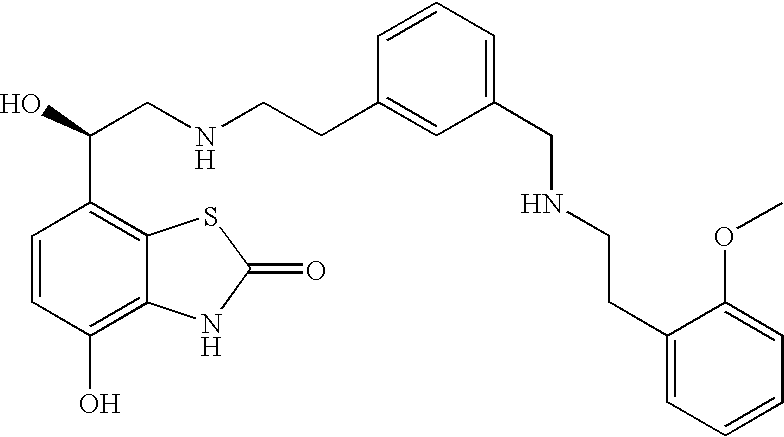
C1=CC(O)=C2C(=C1C(O)CNCCC1=CC(CNCCC3=CC=CC=C3OC)=CC=C1)SC(=O)N2
